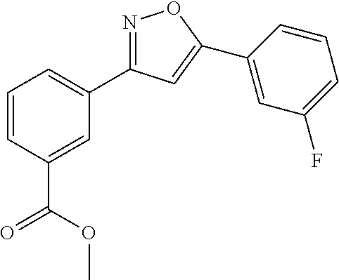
N1=C(C2=CC=CC(C(=O)OC)=C2)C=C(C2=CC(F)=CC=C2)O1
